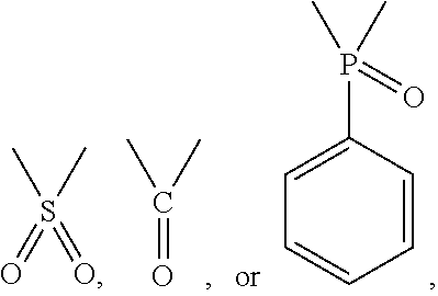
C1=C(P(=O)(C)C)C=CC=C1.C(=O)(C)C.S(C)(C)(=O)=O
